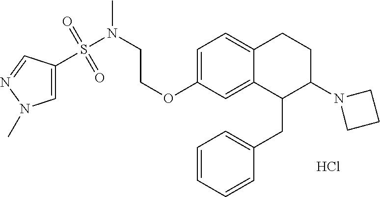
Cl.C1=C(OCCN(S(=O)(=O)C2=CN(C)N=C2)C)C=C2C(=C1)CCC(N1CCC1)C2CC1=CC=CC=C1
